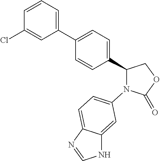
C1(C2=CC=C(C3=CC=CC(Cl)=C3)C=C2)COC(=O)N1C1=CC=C2C(=C1)NC=N2
